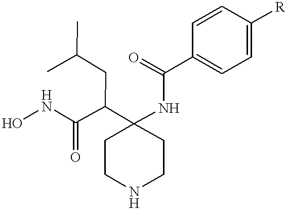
ONC(C(C1(NC(C2=CC=C([R])C=C2)=O)CCNCC1)CC(C)C)=O
